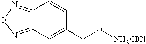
C12=NON=C1C=C(CO[NH2HCl])C=C2
